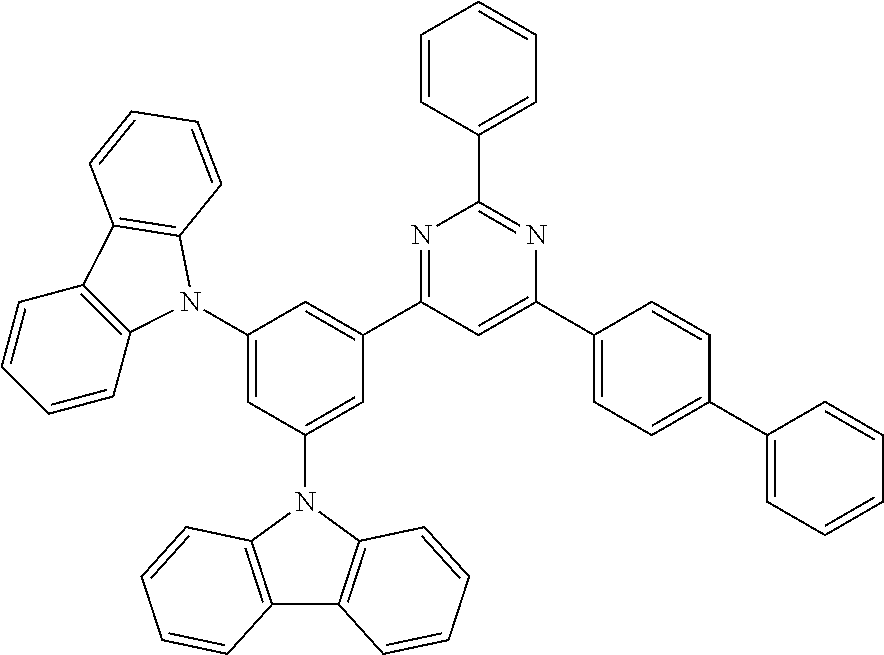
C1(N2C3=C(C=CC=C3)C3=C2C=CC=C3)=CC(N2C3=C(C4=C2C=CC=C4)C=CC=C3)=CC(C2=NC(C3=CC=CC=C3)=NC(C3=CC=C(C4=CC=CC=C4)C=C3)=C2)=C1
